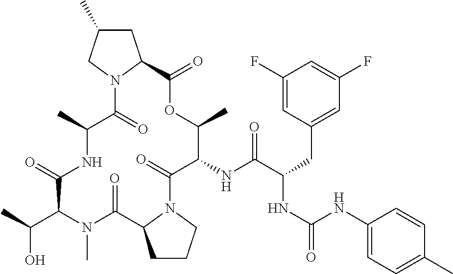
C(O)(C1N(C)C(=O)C2N(C(=O)C(NC(C(CC3=CC(F)=CC(F)=C3)NC(=O)NC3=CC=C(C)C=C3)=O)C(C)OC(=O)C3N(C(=O)C(C)NC1=O)CC(C)C3)CCC2)C
